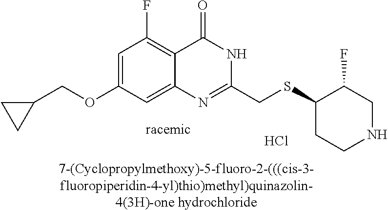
[7-(Cyclopropylmethoxy)-5-fluoro-2-(((cis-3-fluoropiperidin-4-yl)thio)methyl)quinazolin-4(3H)-one hydrochloride].C1(OCC2CC2)=CC(F)=C2C(=C1)N=C(CSC1CCNCC1F)NC2=O.Cl
